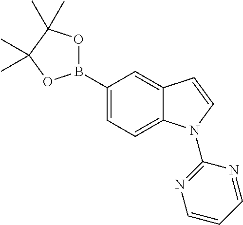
C1(B2OC(C)(C)C(C)(C)O2)=CC=C2C(=C1)C=CN2C1=NC=CC=N1
